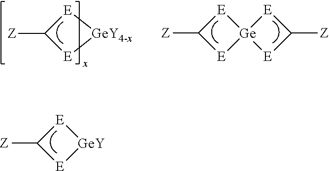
[E]1C([Z])[E][GeY4-x]1.[E]1C([Z])[E][Ge]12[E]C([Z])[E]2.[E]1C([Z])[E][GeY]1
